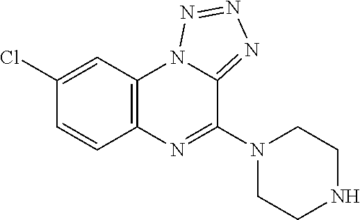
C1=CC2=C(C=C1Cl)N1C(=NN=N1)C(N1CCNCC1)=N2
